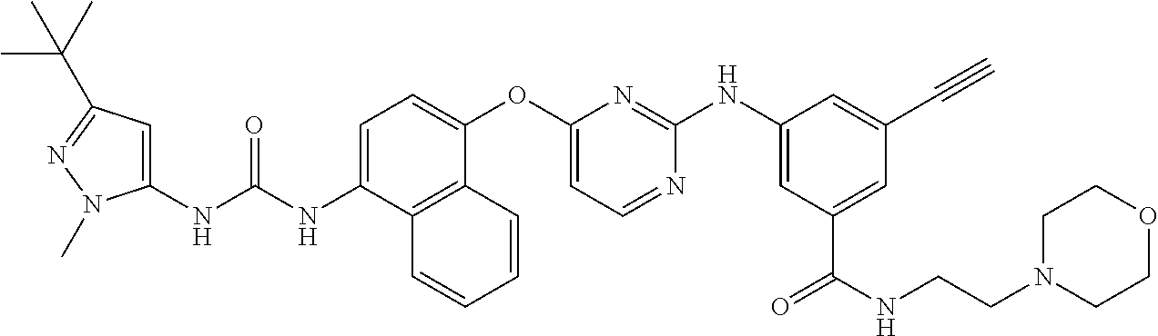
C1=C(NC(NC2=CC(C(C)(C)C)=NN2C)=O)C2=C(C(OC3=CC=NC(NC4=CC(C(NCCN5CCOCC5)=O)=CC(C#C)=C4)=N3)=C1)C=CC=C2
